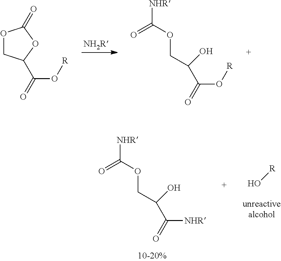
O1CC(C(O[R])=O)OC1=O.[NHR]C(OCC(C(O[R])=O)O)=O.[R]O.[NHR]C(OCC(C([NHR])=O)O)=O
